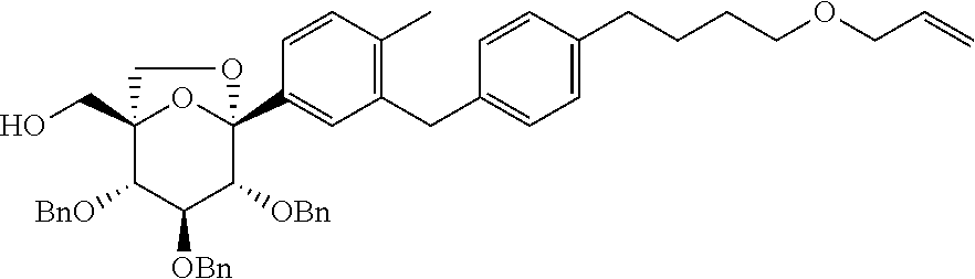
C(=C)COCCCCC1=CC=C(CC2=C(C)C=CC(C34OC(CO)(C([BnO])C([OBn])C3[OBn])CO4)=C2)C=C1
